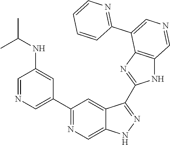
C1(C2=CN=CC(NC(C)C)=C2)=NC=C2C(=C1)C(C1=NC3=C(N1)C=NC=C3C1=NC=CC=C1)=NN2
